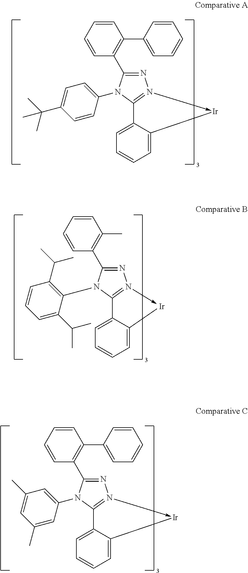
C1(C2=C(C3=CC=CC=C3)C=CC=C2)=NN2->[Ir]C3=CC=CC=C3C=2N1C1=CC=C(C(C)(C)C)C=C1.C1(C2=C(C)C=CC=C2)=NN2->[Ir]C3=CC=CC=C3C=2N1C1=C(C(C)C)C=CC=C1C(C)C.C1(C2=C(C3=CC=CC=C3)C=CC=C2)=NN2->[Ir]C3=CC=CC=C3C=2N1C1=CC(C)=CC(C)=C1
